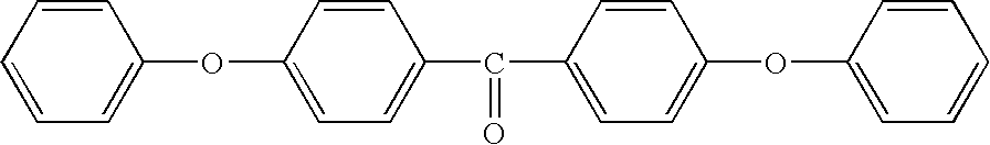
C1=CC=CC=C1OC1=CC=C(C(C2=CC=C(OC3=CC=CC=C3)C=C2)=O)C=C1
